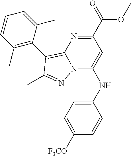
COC(C1=NC2=C(C3=C(C)C=CC=C3C)C(C)=NN2C(NC2=CC=C([F3CO])C=C2)=C1)=O
